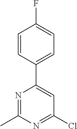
C1=CC(C2=CC(Cl)=NC(C)=N2)=CC=C1F
